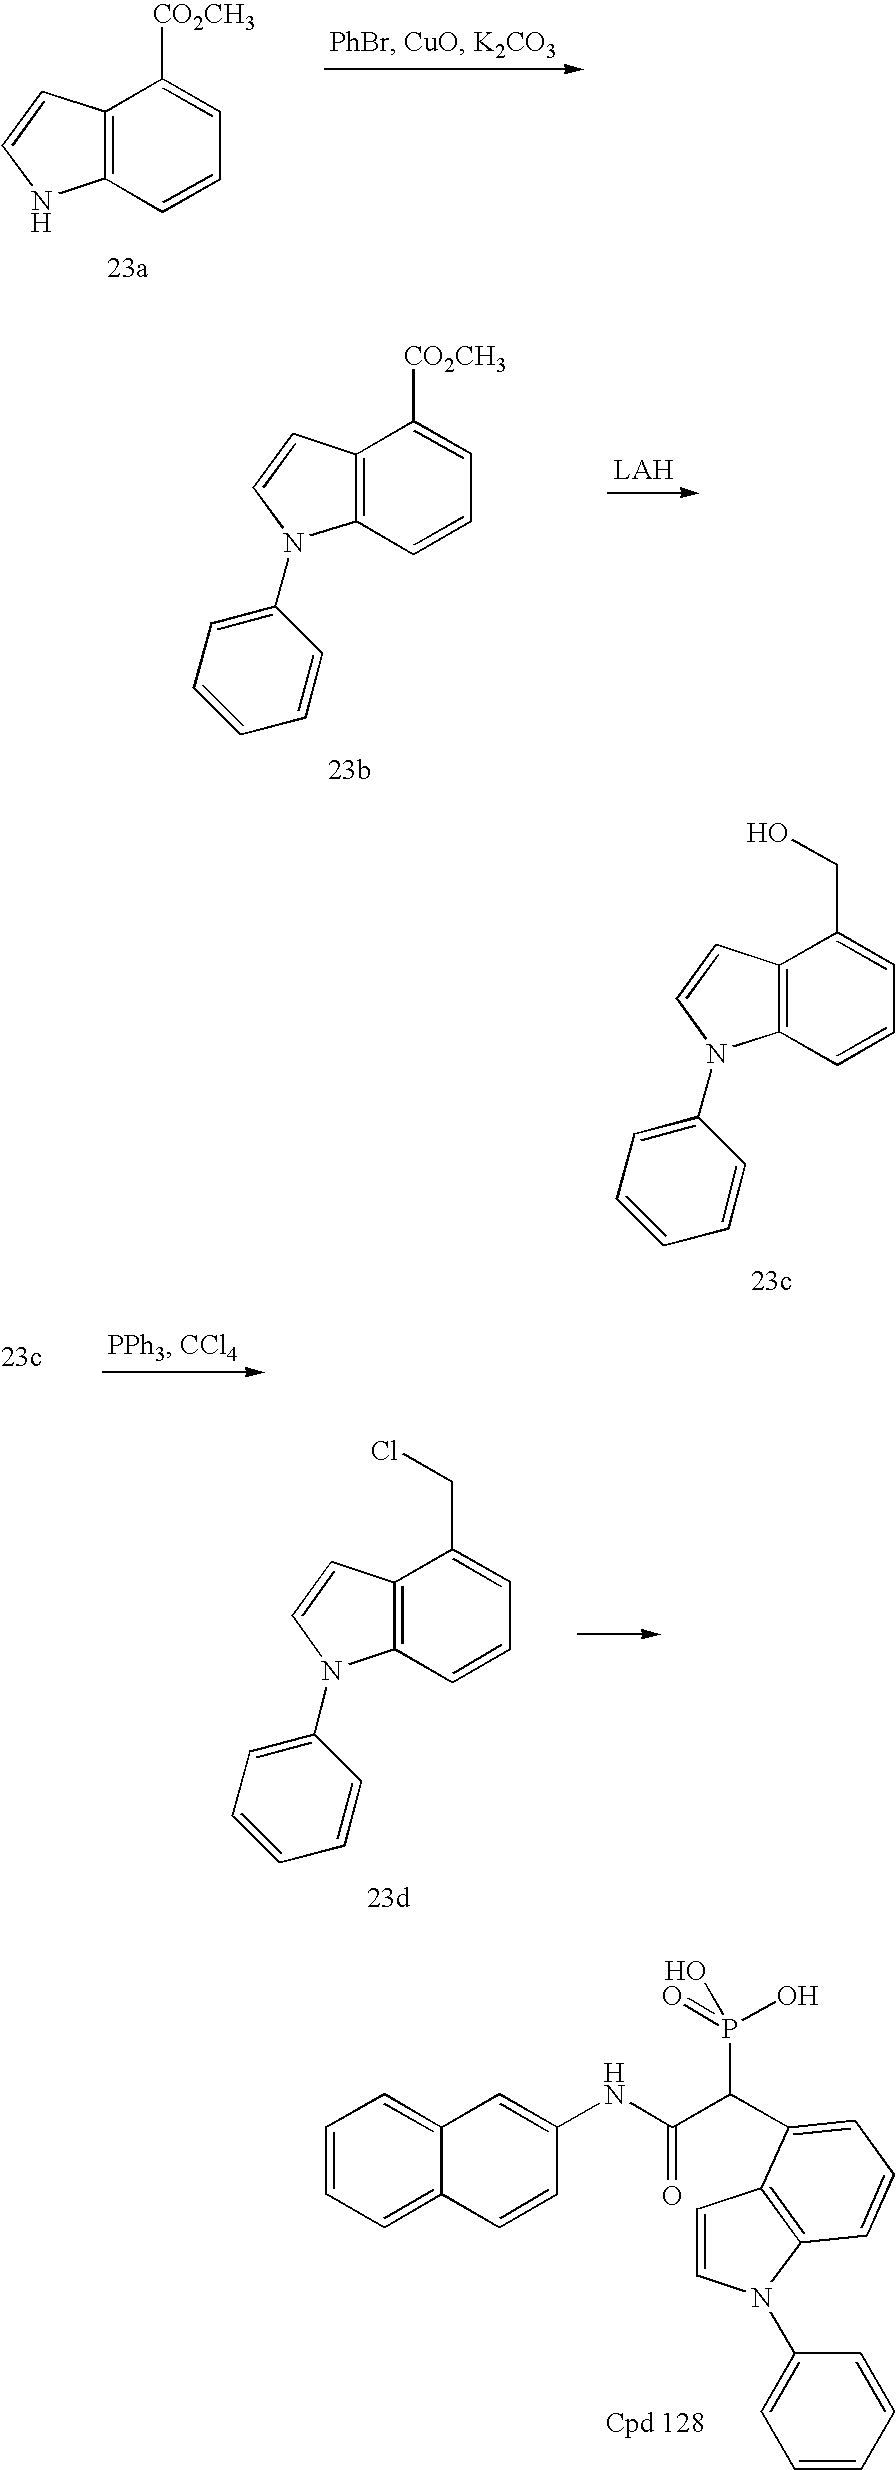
C12=C(C=CC=C1CO)N(C1=CC=CC=C1)C=C2.C1=CC=C2C(=C1)C=C(NC(C(P(=O)(O)O)C1=CC=CC3=C1C=CN3C1=CC=CC=C1)=O)C=C2.C12=C(C=CC=C1[CO2CH3])NC=C2.C12=C(C=CC=C1[CO2CH3])N(C1=CC=CC=C1)C=C2.C12=C(C=CC=C1CCl)N(C1=CC=CC=C1)C=C2
